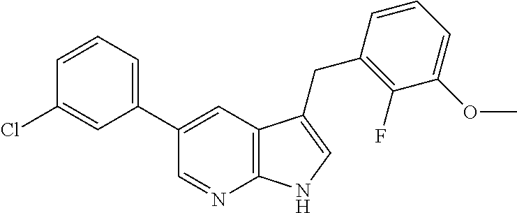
C12=C(C=C(C3=CC=CC(Cl)=C3)C=N1)C(CC1=C(F)C(OC)=CC=C1)=CN2
